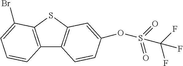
C12=C(SC3=C1C=CC(OS(=O)(=O)C(F)(F)F)=C3)C(Br)=CC=C2
